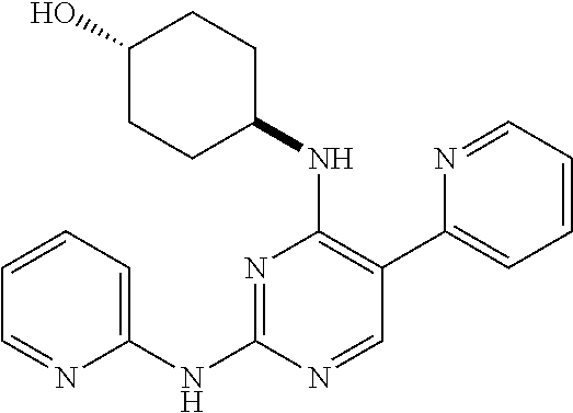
N1=C(NC2=CC=CC=N2)N=CC(C2=CC=CC=N2)=C1NC1CCC(O)CC1
